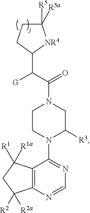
C1CN(C2=NC=NC3=C2C([R1])([R1a])CC3([R2])[R2a])C([R3])CN1C(C([G])C1[NR4]C([R5])([R5a])CC1)=O
